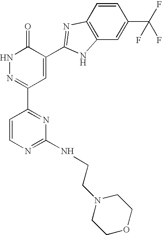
C1=CN=C(NCCN2CCOCC2)N=C1C1=NNC(=O)C(C2=NC3=C(C=C(C(F)(F)F)C=C3)N2)=C1
